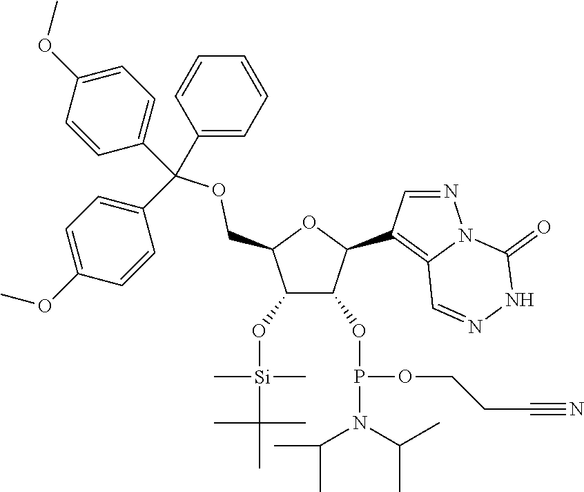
C1(C(OCC2C(O[Si](C(C)(C)C)(C)C)C(OP(N(C(C)C)C(C)C)OCCC#N)C(C3=C4N(N=C3)C(=O)NN=C4)O2)(C2=CC=C(OC)C=C2)C2=CC=C(OC)C=C2)=CC=CC=C1
